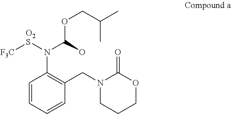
C1=CC=CC(CN2CCCOC2=O)=C1N([O2S][F3C])C(OCC(C)C)O
